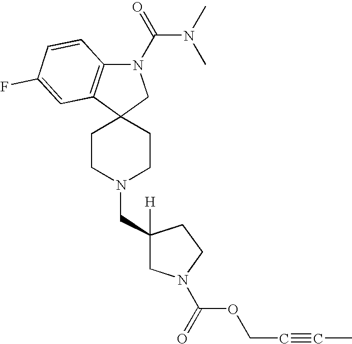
C1CN(CC2([H])CN(C(=O)OCC#CC)CC2)CCC12CN(C(=O)N(C)C)C1=C2C=C(F)C=C1
